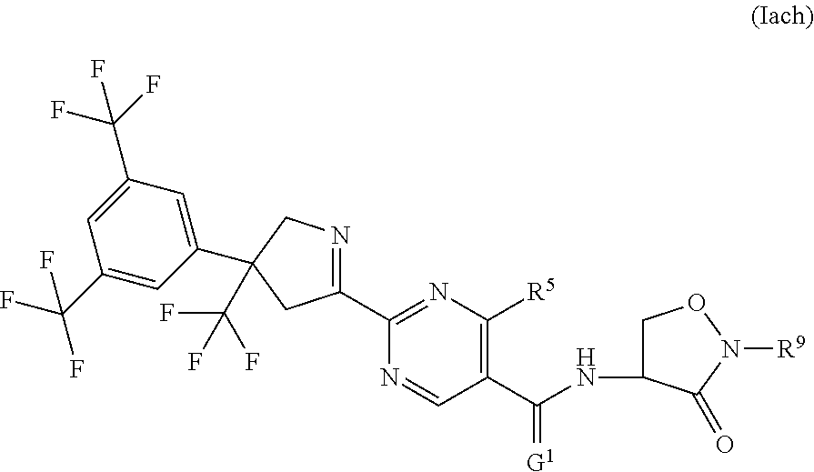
C1=C(C(F)(F)F)C=C(C2(C(F)(F)F)CN=C(C3=NC([R5])=C(C(NC4CON([R9])C4=O)=[G1])C=N3)C2)C=C1C(F)(F)F
